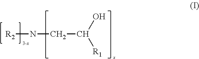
[R2]NCC(O)[R1]
